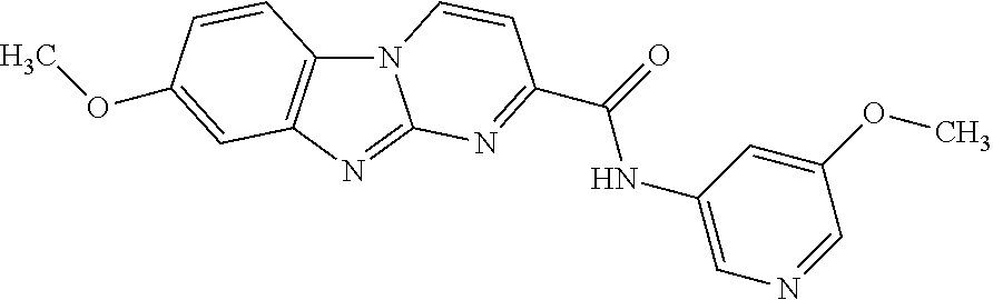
N12C3=C(N=C1N=C(C(NC1=CN=CC(OC)=C1)=O)C=C2)C=C(OC)C=C3
